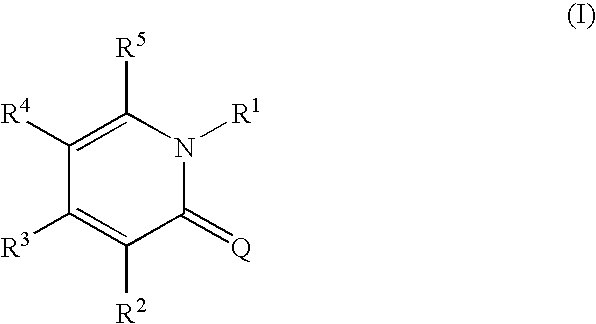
C1([R4])=C([R5])N([R1])C(=[Q])C([R2])=C1[R3]
